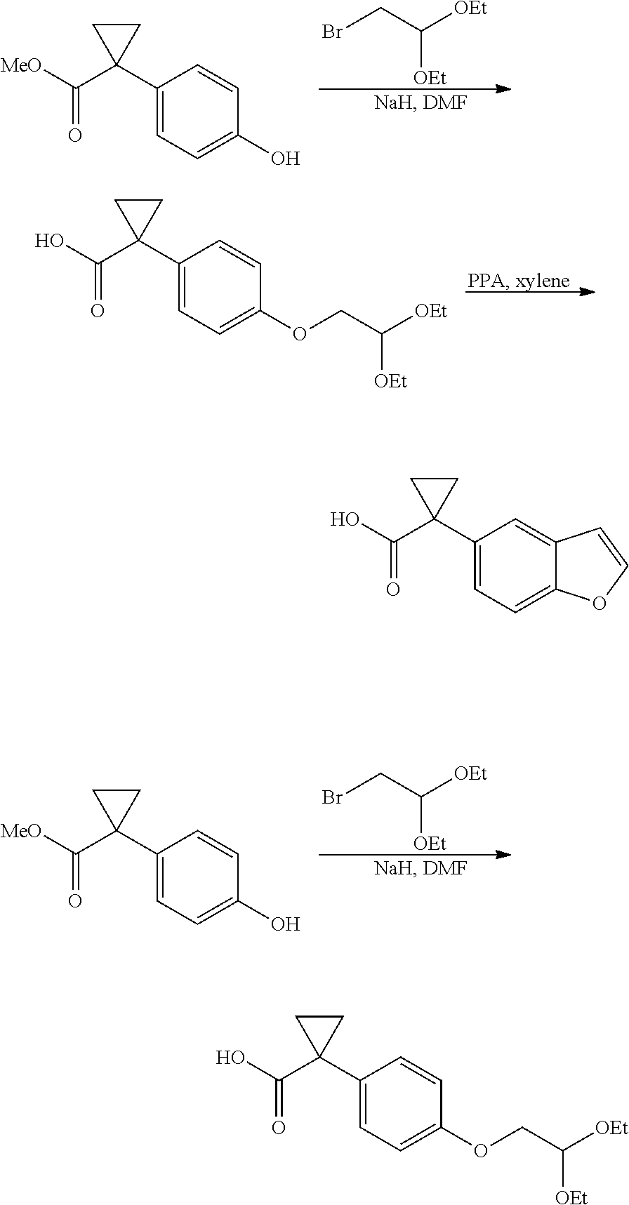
BrCC([OEt])[OEt].C1(C2(C([MeO])=O)CC2)=CC=C(O)C=C1.C1(C2(C(O)=O)CC2)=CC=C(OCC([OEt])[OEt])C=C1.BrCC([OEt])[OEt].C1(C2(C([MeO])=O)CC2)=CC=C(O)C=C1.C1(C2(C(O)=O)CC2)=CC=C2C(=C1)C=CO2.C1(C2(C(O)=O)CC2)=CC=C(OCC([OEt])[OEt])C=C1
